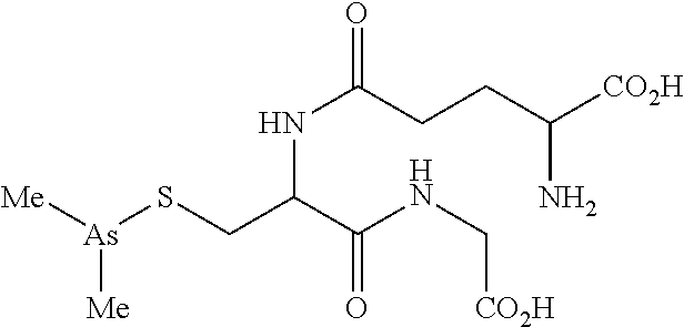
[Me][As](SCC(C(NC[CO2H])=O)NC(=O)CCC([CO2H])N)[Me]
